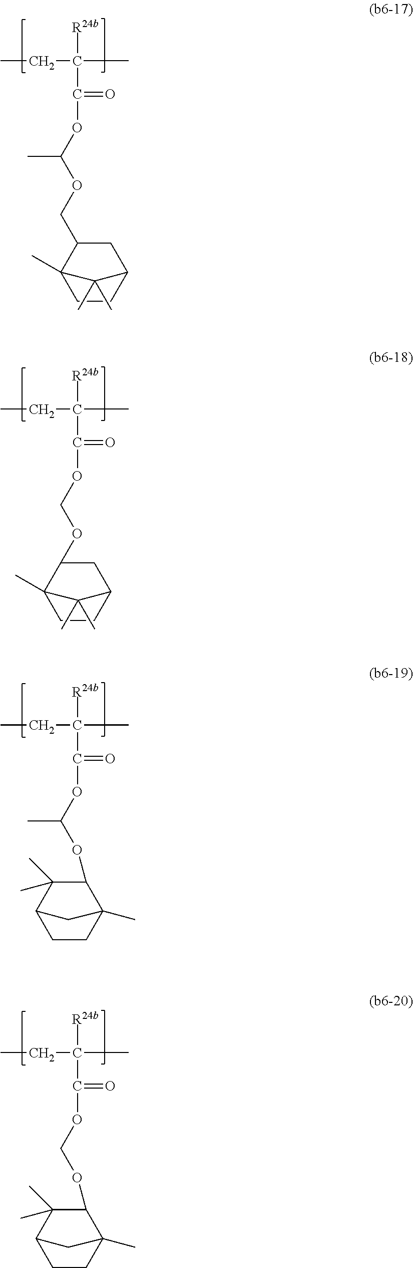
CCC(C)([R24b])C(OC(OCC1C2(C)CCC(C1)C2(C)C)C)=O.CCC(C)([R24b])C(OCOC1C2(C)CCC(C1)C2(C)C)=O.CCC(C)([R24b])C(OC(OC1C(C)(C)C2CCC1(C)C2)C)=O.CCC(C)([R24b])C(OCOC1C(C)(C)C2CCC1(C)C2)=O
